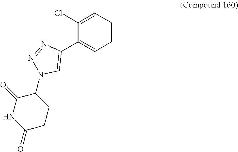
C1(C2=CN(C3C(=O)NC(=O)CC3)N=N2)=CC=CC=C1Cl
